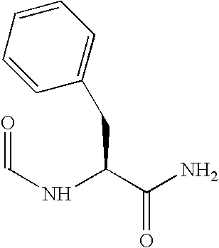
O=CNC(C(N)=O)CC1=CC=CC=C1
